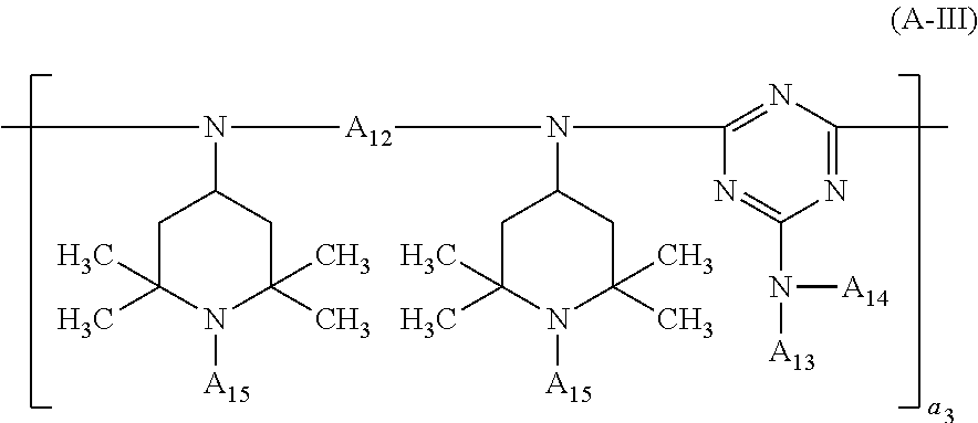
CN([A12]N(C1=NC(C)=NC(N([A14])[A13])=N1)C1CC(C)(C)N([A15])C(C)(C)C1)C1CC(C)(C)N([A15])C(C)(C)C1
